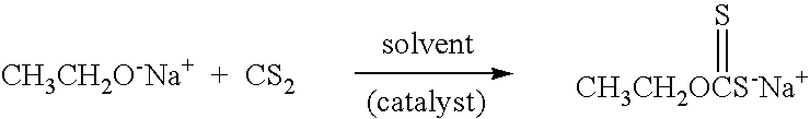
[CH3CH2O-Na+  +  CS2].[CH3CH2OCS-Na+]=S
